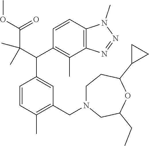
C1=CC(C)=C(CN2CCC(C3CC3)OC(CC)C2)C=C1C(C(C)(C)C(OC)=O)C1=C(C)C2=C(C=C1)N(C)N=N2
